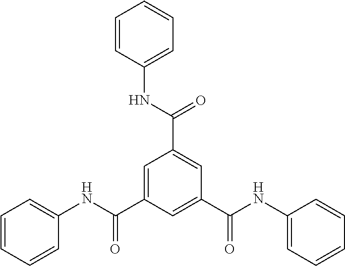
C1=C(C(NC2=CC=CC=C2)=O)C=C(C(=O)NC2=CC=CC=C2)C=C1C(NC1=CC=CC=C1)=O
